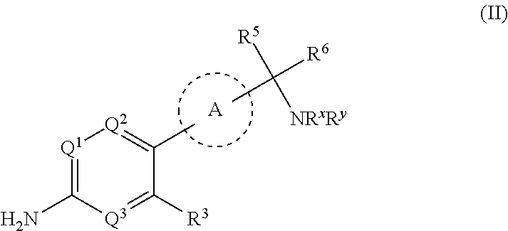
[Q1]1=C(N)[Q3]=C([R3])C(C)=[Q2]1.CC([R5])([NRxRy])[R6].[A]
